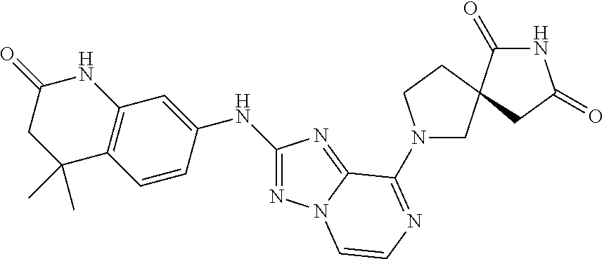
C1(NC2=NN3C(=N2)C(N2CC4(CC2)CC(=O)NC4=O)=NC=C3)=CC2=C(C=C1)C(C)(C)CC(=O)N2
